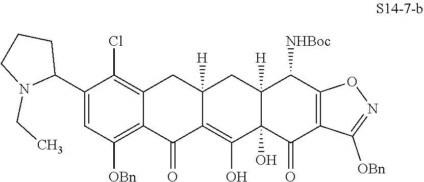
C1(C2CCCN2CC)=CC([OBn])=C2C(=C1Cl)CC1([H])C(=C(O)C3(O)C([H])(C1)C([NHBoc])C1=C(C3=O)C([OBn])=NO1)C2=O
